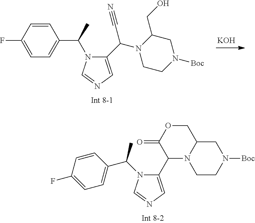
C1=CC(C(C)N2C(C(N3CCN([Boc])CC3CO)C#N)=CN=C2)=CC=C1F.[KOH].N1(C(C)C2=CC=C(F)C=C2)C(C2N3C(COC2=O)CN([Boc])CC3)=CN=C1
